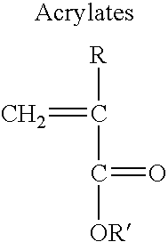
[R]C(C(=O)[OR])=C
